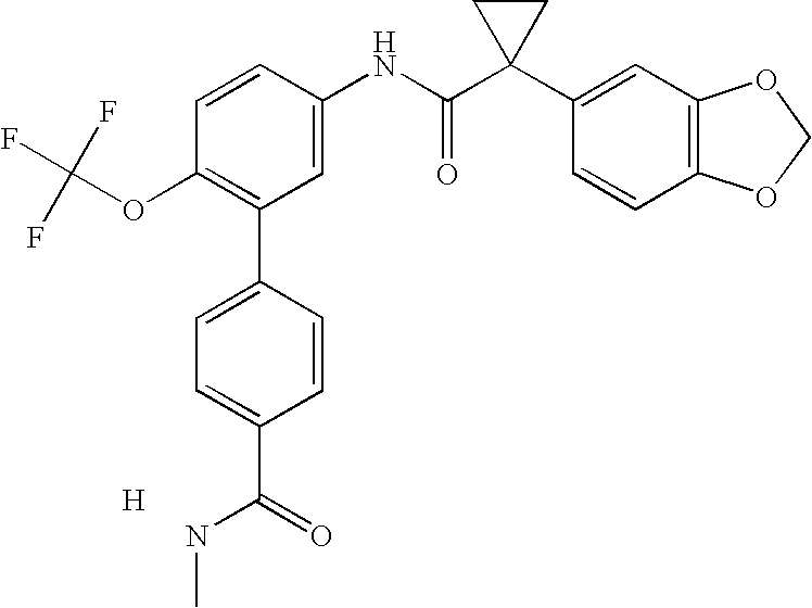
C1=CC(NC(C2(C3=CC4=C(C=C3)OCO4)CC2)=O)=CC(C2=CC=C(C(=O)NC)C=C2)=C1OC(F)(F)F.[H]
